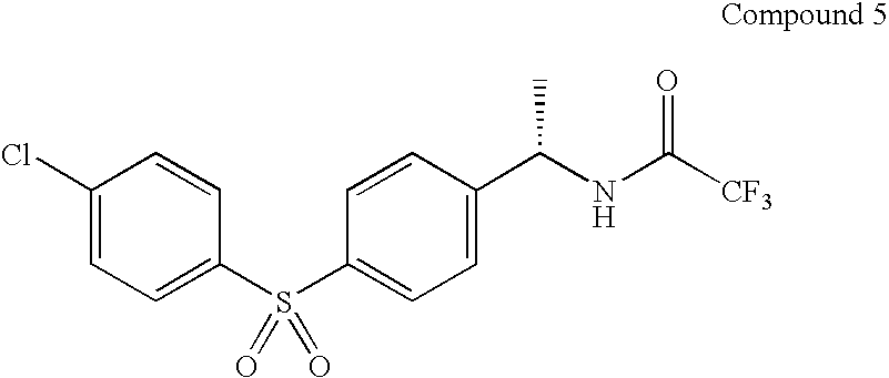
C1=C(S(C2=CC=C(C(NC([CF3])=O)C)C=C2)(=O)=O)C=CC(Cl)=C1
